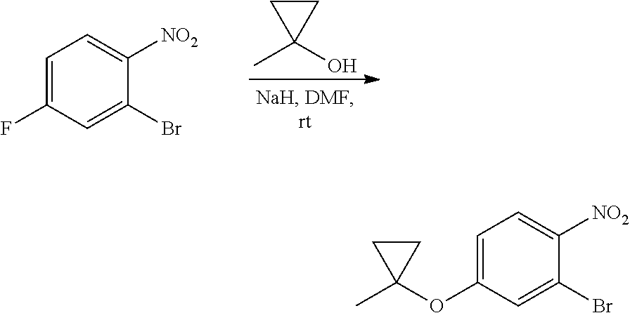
CC1(O)CC1.C1=C(F)C=C(Br)C([NO2])=C1.C1=C(OC2(C)CC2)C=C(Br)C([NO2])=C1
